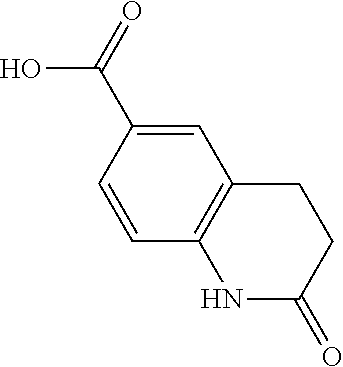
C1=C(C(=O)O)C=CC2=C1CCC(=O)N2
